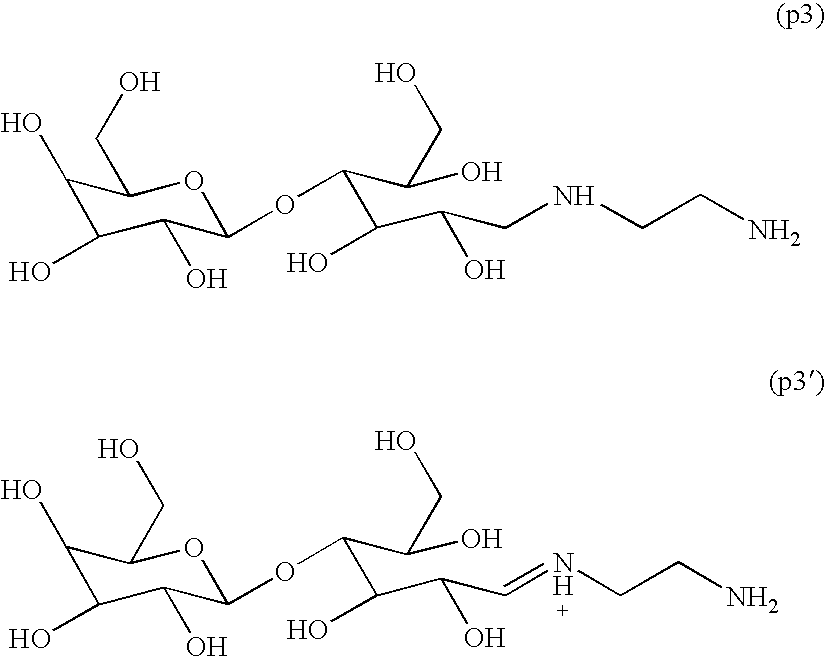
C1(O)C(O)C(O)C(OC(C(C(C=NCCN)O)O)C(O)CO)OC1CO.C1(O)C(O)C(O)C(OC(C(C(CNCCN)O)O)C(O)CO)OC1CO
